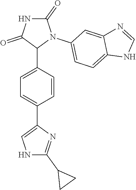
C1=C(C2N(C3=CC=C4C(=C3)N=CN4)C(=O)NC2=O)C=CC(C2=CNC(C3CC3)=N2)=C1
